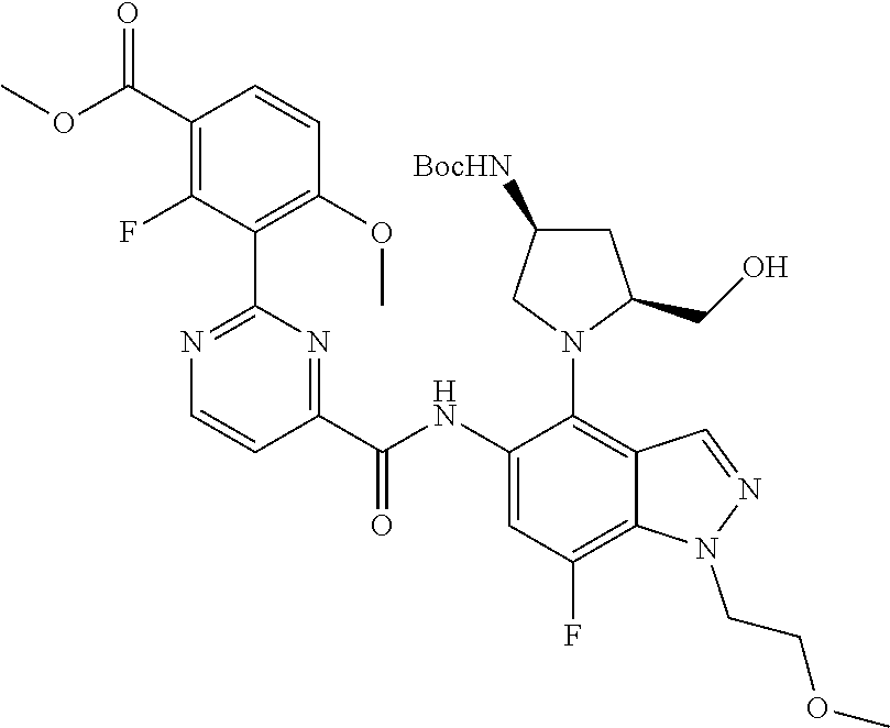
C1(C(OC)=O)=C(F)C(C2=NC=CC(C(=O)NC3=CC(F)=C4C(=C3N3C(CO)CC([BocHN])C3)C=NN4CCOC)=N2)=C(OC)C=C1
